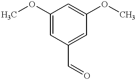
C1(OC)=CC(C=O)=CC(OC)=C1
